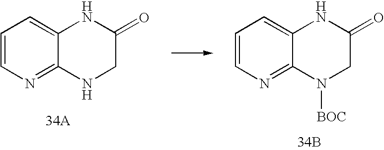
C1=CN=C2C(=C1)NC(=O)CN2.C1=CN=C2C(=C1)NC(=O)CN2[BOC].[34B]
